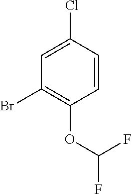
C1=C(Cl)C=CC(OC(F)F)=C1Br
